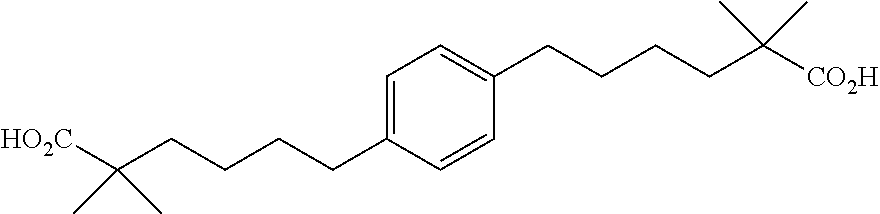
C1=C(CCCCC([HO2C])(C)C)C=CC(CCCCC([CO2H])(C)C)=C1
